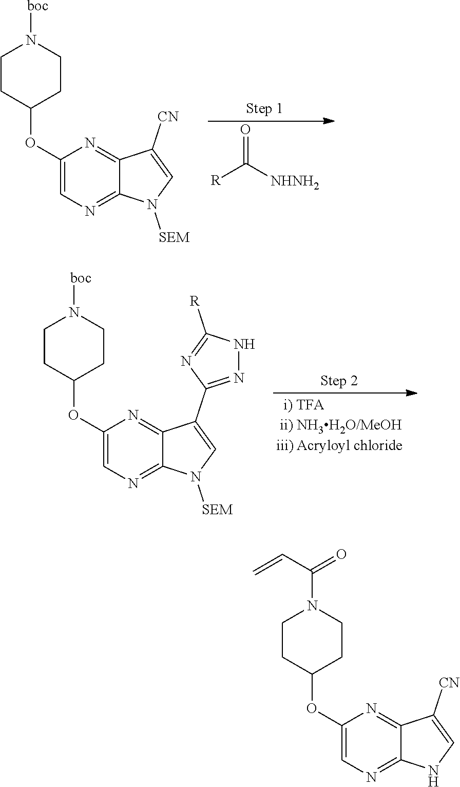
O=C([NHNH2])[R].C1(OC2CCN([boc])CC2)=CN=C2C(=N1)C([CN])=CN2[SEM].C1(OC2CCN([boc])CC2)=CN=C2C(=N1)C(C1=NNC([R])=N1)=CN2[SEM].C1(OC2CCN(C(C=C)=O)CC2)=CN=C2C(=N1)C([CN])=CN2
